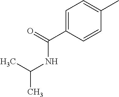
C1=C(C(NC(C)C)=O)C=CC(C)=C1
